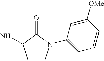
C1CN(C2=CC=CC([OMe])=C2)C(=O)C1N
